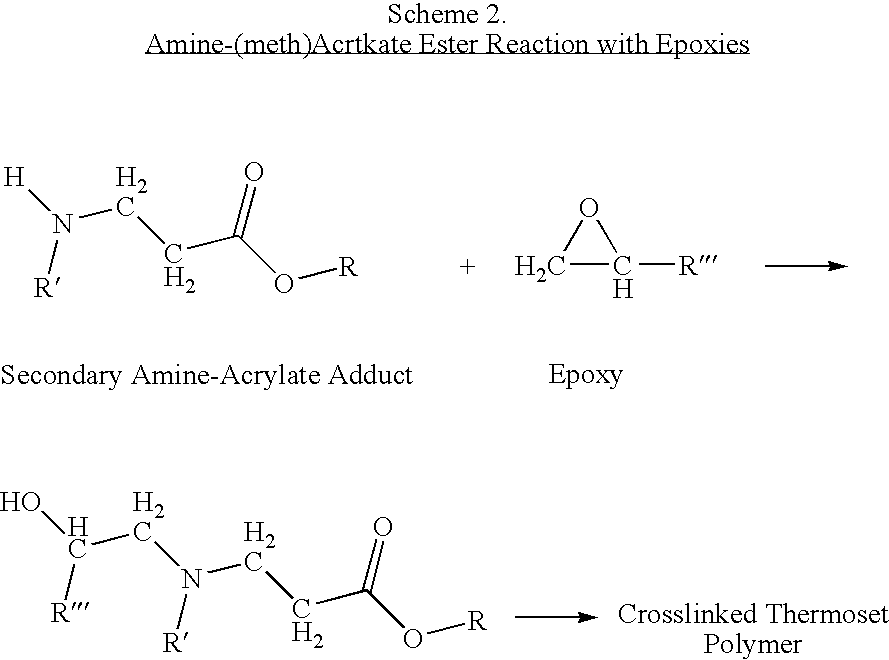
[H]N(CCC(O[R])=O)[R].C1C([R])O1.OC(CN(CCC(O[R])=O)[R])[R]
